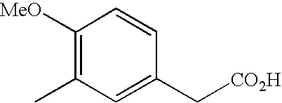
C1([MeO])=C(C)C=C(C[CO2H])C=C1
